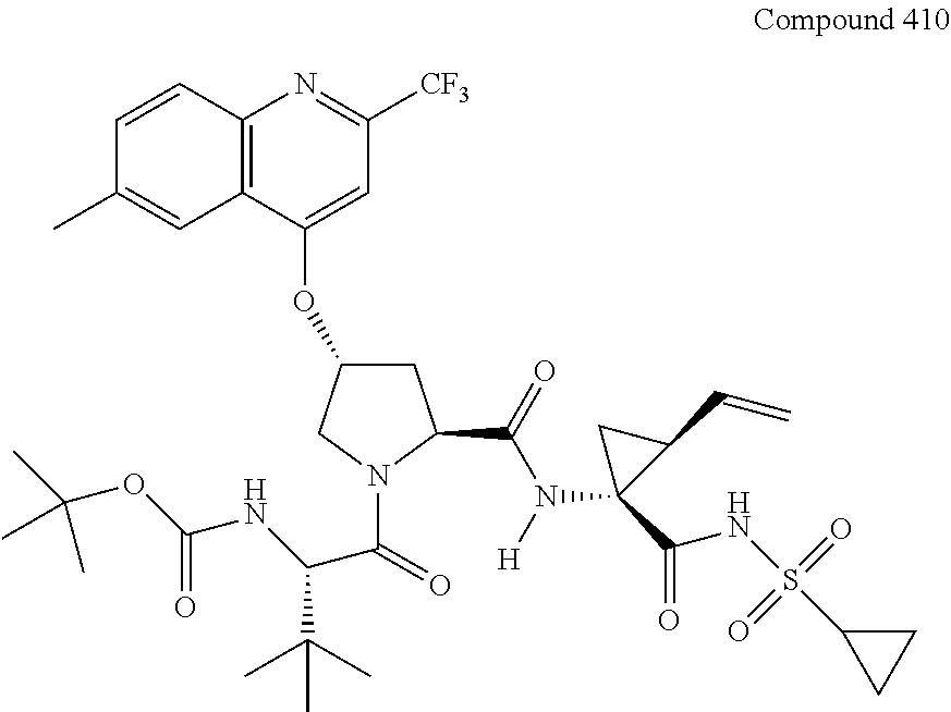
C12=C(C(OC3CC(C(=O)N([H])C4(C(=O)NS(=O)(=O)C5CC5)C(C=C)C4)N(C(=O)C(NC(OC(C)(C)C)=O)C(C)(C)C)C3)=CC([CF3])=N1)C=C(C)C=C2
